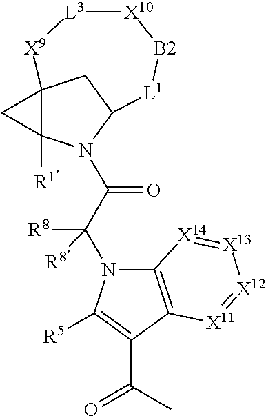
C12([R1])N(C(C(N3C4=C(C(C(C)=O)=C3[R5])[X11]=[X12][X13]=[X14]4)([R8])[R8])=O)C3CC1([X9][L3][X10][B2][L1]3)C2
